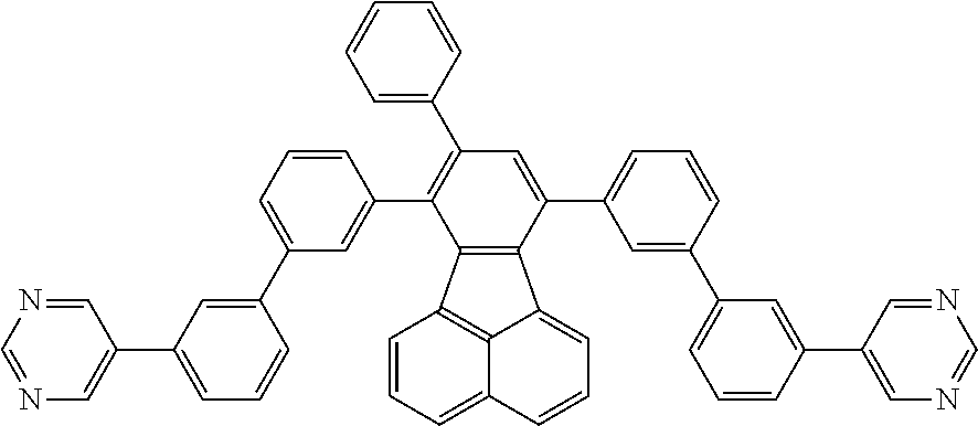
C1(C2=C(C3=CC=CC=C3)C=C(C3=CC=CC(C4=CC=CC(C5=CN=CN=C5)=C4)=C3)C3=C2C2=C4C(=CC=C2)C=CC=C34)=CC(C2=CC(C3=CN=CN=C3)=CC=C2)=CC=C1
